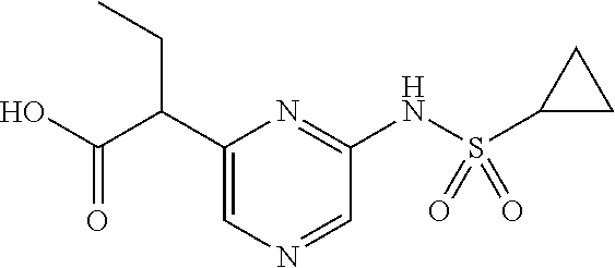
C1=NC=C(C(C(O)=O)CC)N=C1NS(C1CC1)(=O)=O
